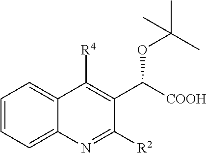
C1=CC=C2C(=C1)C([R4])=C(C([COOH])OC(C)(C)C)C([R2])=N2
